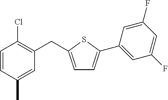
C1=CC(C)=CC(CC2=CC=C(C3=CC(F)=CC(F)=C3)S2)=C1Cl
